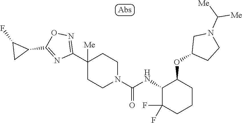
C1(C2([Me])CCN(C(=O)NC3C(F)(F)CCCC3OC3CCN(C([Me])[Me])C3)CC2)=NOC(C2C(F)C2)=N1
